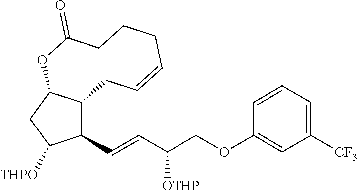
C1(C=CC(COC2=CC([CF3])=CC=C2)[OTHP])C2C(CC1[THPO])OC(=O)CCCC=CC2
